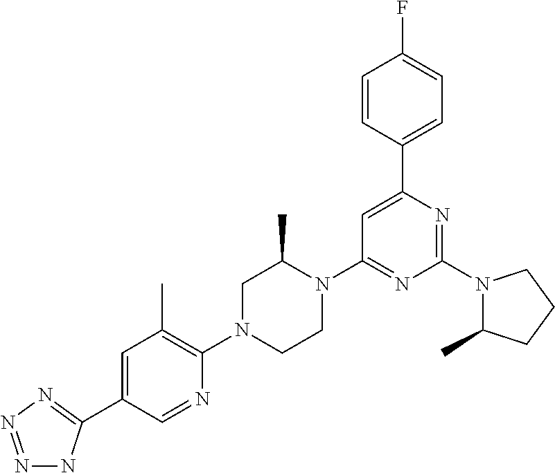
N1(C2=NC(C3=CC=C(F)C=C3)=CC(N3C(C)CN(C4=C(C)C=C(C5=NN=NN5)C=N4)CC3)=N2)C(C)CCC1
